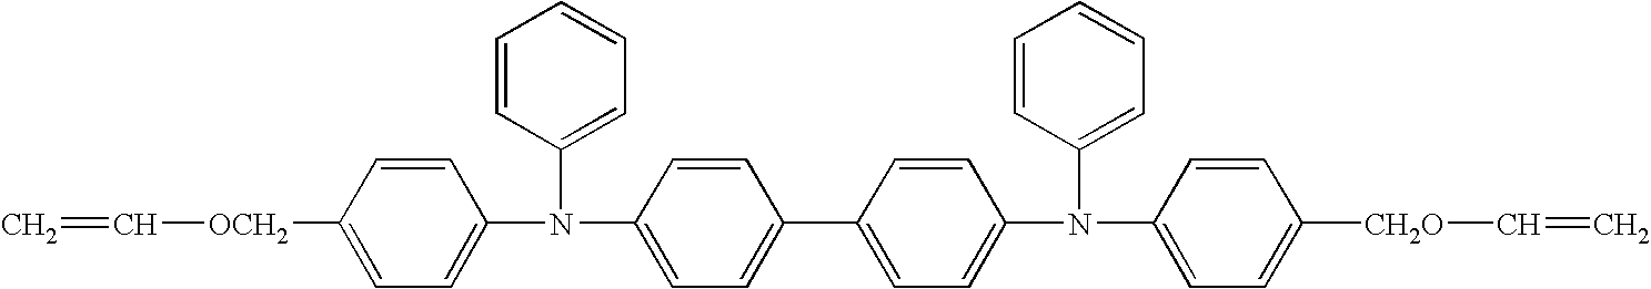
[OCH2](C1=CC=C(N(C2=CC=CC=C2)C2=CC=C(C3=CC=C(N(C4=CC=CC=C4)C4=CC=C([CH2O]C=C)C=C4)C=C3)C=C2)C=C1)C=C
